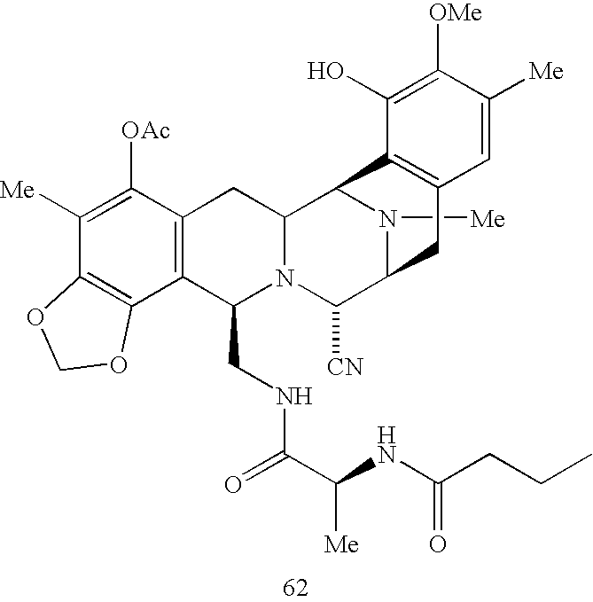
N1([Me])C2C([CN])N3C(CNC(C(NC(CCC)=O)[Me])=O)C4=C(C([OAc])=C([Me])C5=C4OCO5)CC3C1C1=C(C2)C=C([Me])C([OMe])=C1O
